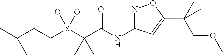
C(S(C(C(NC1=NOC(C(COC)(C)C)=C1)=O)(C)C)(O)O)CC(C)C
